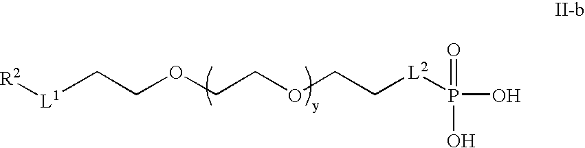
[L1]([R2])CCOCCOCC[L2]P(O)(O)=O
